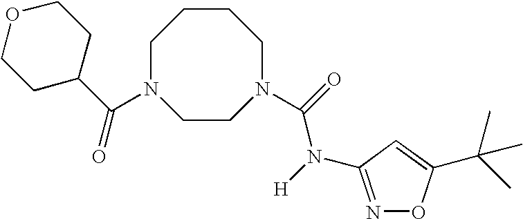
O=C(N([H])C1=NOC(C(C)(C)C)=C1)N1CCN(C(=O)C2CCOCC2)CCCC1
